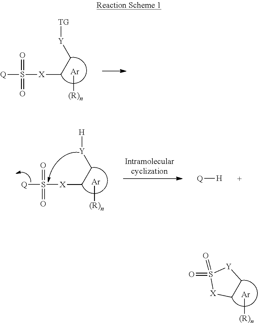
[Ar][(R)n].C1C[Y]S(=O)(=O)[X]1.[Q]S(=O)(=O)[X]CC[Y][TG].[Ar][(R)n].[Q]S(=O)(=O)[X]CC[Y][H].[Ar][(R)n].[Q][H]
